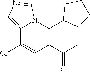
C1(C(C)=O)=C(C2CCCC2)N2C(=CN=C2)C(Cl)=C1
